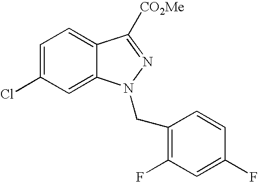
C1=C(Cl)C=C2C(=C1)C([CO2Me])=NN2CC1=C(F)C=C(F)C=C1
